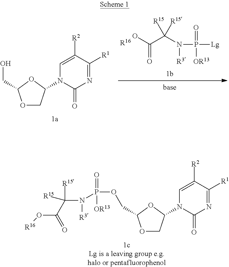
C(=O)(C(N([R3])P(=O)([Lg])[OR13])([R15])[R15])O.[R16].O1CC(N2C(=O)N=C([R1])C([R2])=C2)OC1CO.O1CC(N2C(=O)N=C([R1])C([R2])=C2)OC1COP(=O)(N(C(C(O[R16])=O)([R15])[R15])[R3])[OR13]
